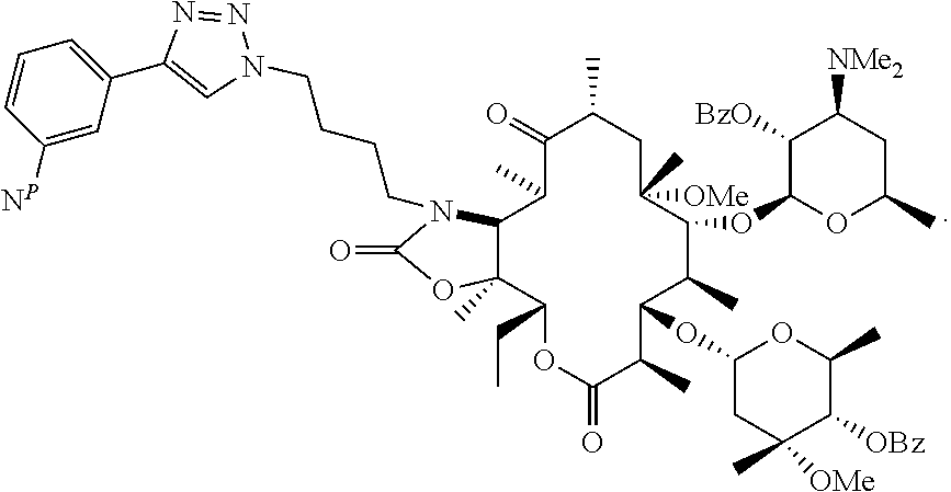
C1(=O)OC2(C)C(C(C)C(=O)C(C)CC([OMe])(C)C(OC3OC(C)CC([NMe2])C3[BzO])C(C)C(OC3CC(C)([OMe])C([OBz])C(C)O3)C(C)C(=O)OC2CC)N1CCCCN1N=NC(C2=CC=CC([NP])=C2)=C1
